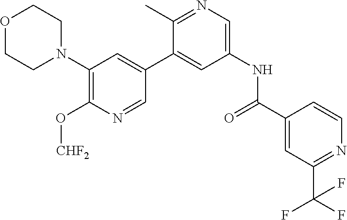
O1CCN(C2=C(O[CHF2])N=CC(C3=CC(NC(=O)C4=CC(C(F)(F)F)=NC=C4)=CN=C3C)=C2)CC1
